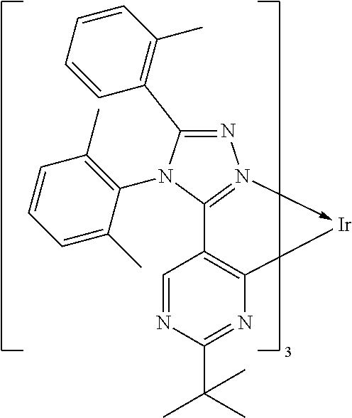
C1=CC=CC(C)=C1C1=NN2->[Ir]C3=C(C=2N1C1=C(C)C=CC=C1C)C=NC(C(C)(C)C)=N3
